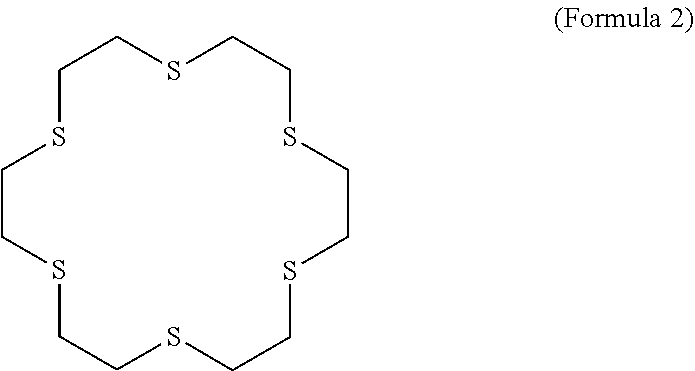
C1SCCSCCSCCSCCSCCSC1
